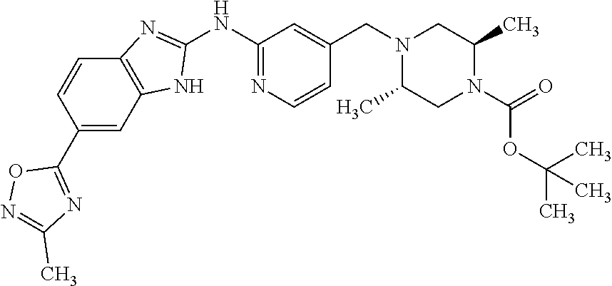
C1(NC2=NC3=C(N2)C=C(C2=NC(C)=NO2)C=C3)=NC=CC(CN2C(C)CN(C(=O)OC(C)(C)C)C(C)C2)=C1
